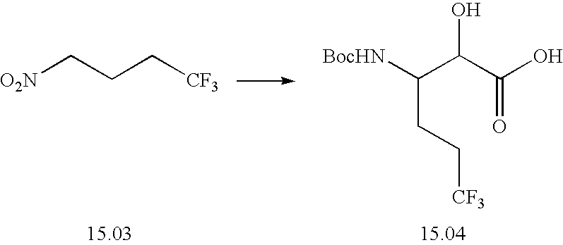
C(CC[CF3])(C(C(=O)O)O)[BocHN].[O2N]CCC[CF3]
